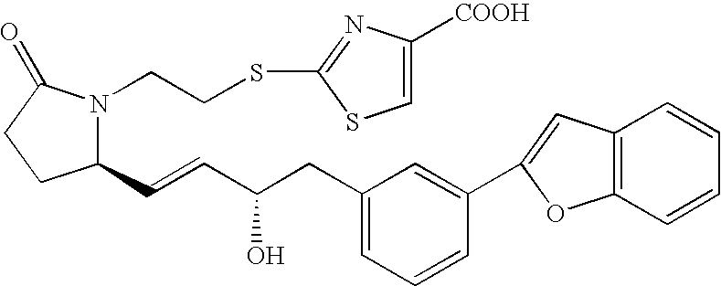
C1(C=CC(CC2=CC=CC(C3=CC4=C(C=CC=C4)O3)=C2)O)N(CCSC2=NC([COOH])=CS2)C(=O)CC1
